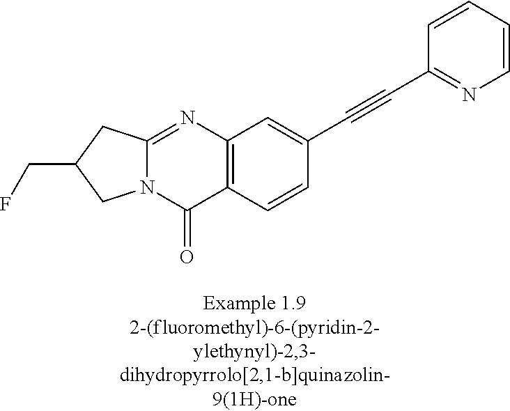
N12C(=NC3=C(C1=O)C=CC(C#CC1=NC=CC=C1)=C3)CC(CF)C2
